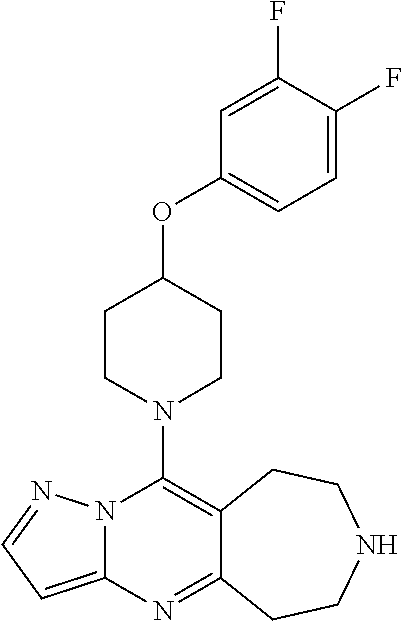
N12C(=CC=N1)N=C1C(=C2N2CCC(OC3=CC=C(F)C(F)=C3)CC2)CCNCC1
